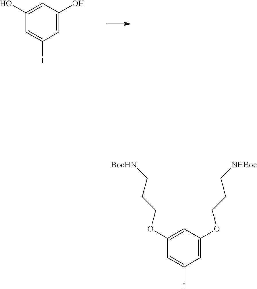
C1(O)=CC(O)=CC(I)=C1.C1(OCCC[BocHN])=CC(OCCC[NHBoc])=CC(I)=C1
